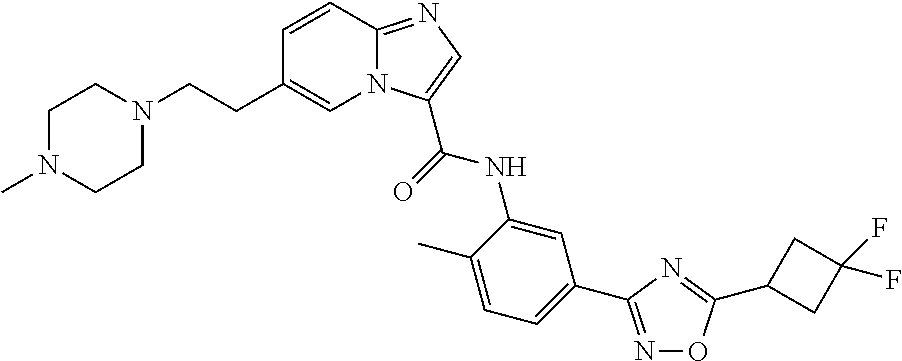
C1=CC2=NC=C(C(=O)NC3=CC(C4=NOC(C5CC(F)(F)C5)=N4)=CC=C3C)N2C=C1CCN1CCN(C)CC1
